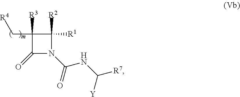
C1([R2])([R1])C(C[R4])([R3])C(=O)N1C(=O)NC([R7])[Y]
